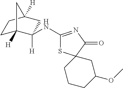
C1C2([H])C([H])(NC3=NC(=O)C4(S3)CCCC(OC)C4)CC([H])(C1)C2
